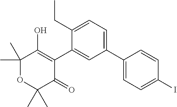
C1(C2=CC=C(CC)C(C3=C(O)C(C)(C)OC(C)(C)C3=O)=C2)=CC=C(I)C=C1
